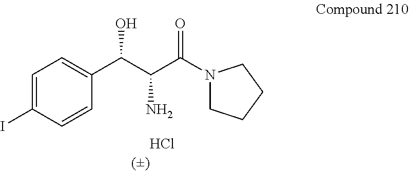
Cl.C1=CC(I)=CC=C1C(C(C(N1CCCC1)=O)N)O
